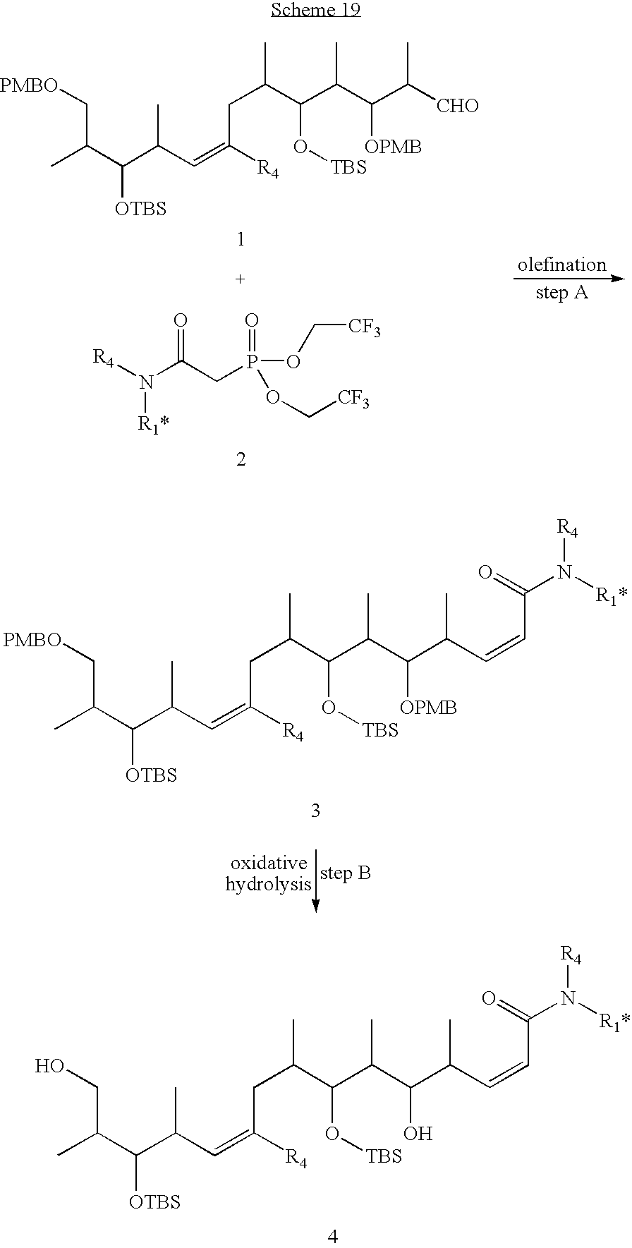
CC(C(C(C=C([R4])CC(C)C(C(C(C(C=CC(=O)N([R1*])[R4])C)O)C)O[TBS])C)[OTBS])CO.CC(C(C(C=C([R4])CC(C)C(C(C(C([CHO])C)[OPMB])C)O[TBS])C)[OTBS])C[PMBO].[R4]N(C(CP(OC[CF3])(=O)OC[CF3])=O)[R1*].CC(C(C(C=C([R4])CC(C)C(C(C(C(C=CC(=O)N([R1*])[R4])C)[OPMB])C)O[TBS])C)[OTBS])C[PMBO]
